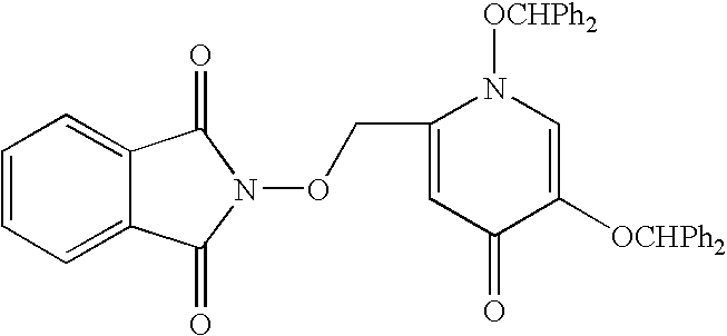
C1=CC=C2C(=C1)C(=O)N(OCC1=CC(=O)C([OCHPh2])=CN1[OCHPh2])C2=O
